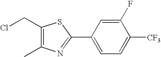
C1(CCl)=C(C)N=C(C2=CC=C([CF3])C(F)=C2)S1
